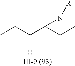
CCC(C1C(C)N1[R])=O
